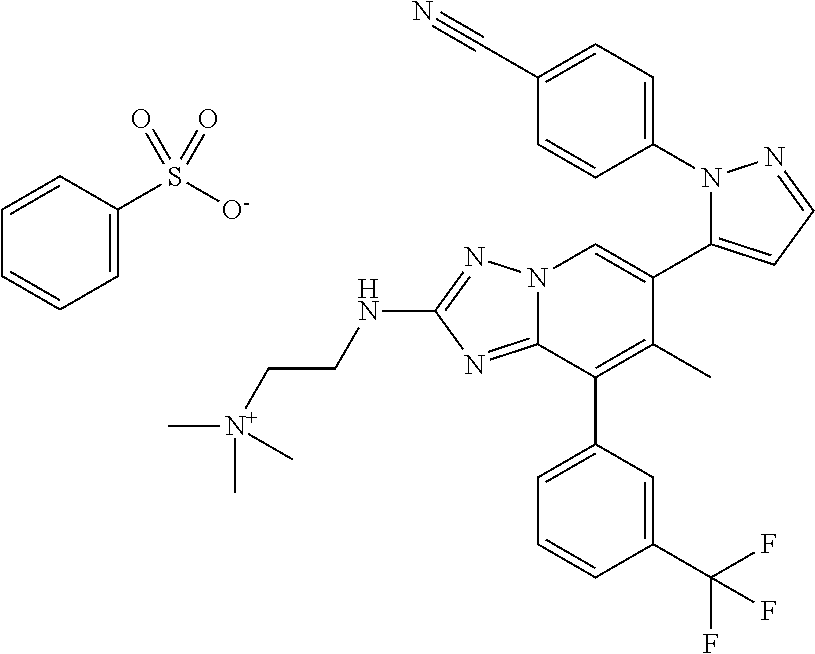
N12C(=NC(NCC[N+](C)(C)C)=N1)C(C1=CC=CC(C(F)(F)F)=C1)=C(C)C(C1=CC=NN1C1=CC=C(C#N)C=C1)=C2.C1=C(S([O-])(=O)=O)C=CC=C1
